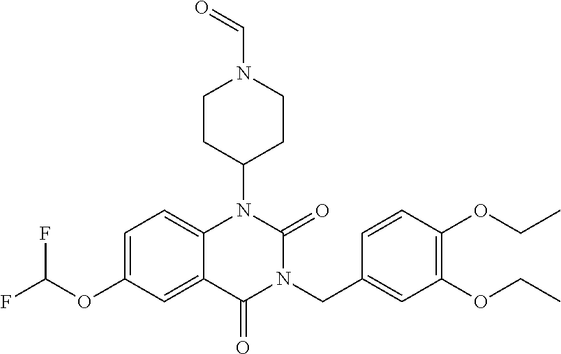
C1=C(OC(F)F)C=C2C(=C1)N(C1CCN(C=O)CC1)C(=O)N(CC1=CC(OCC)=C(OCC)C=C1)C2=O
